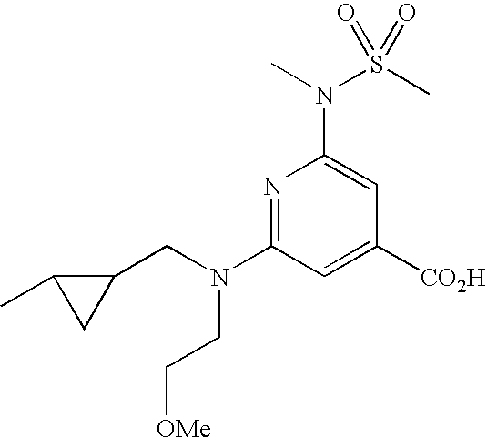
N1=C(N(CC2C(C)C2)CC[OMe])C=C([CO2H])C=C1N(C)S(C)(=O)=O
